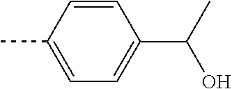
CC1=CC=C(C(C)O)C=C1
